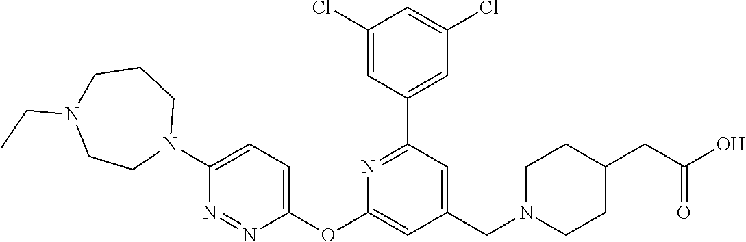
C1(Cl)=CC(C2=NC(OC3=CC=C(N4CCCN(CC)CC4)N=N3)=CC(CN3CCC(CC(O)=O)CC3)=C2)=CC(Cl)=C1
